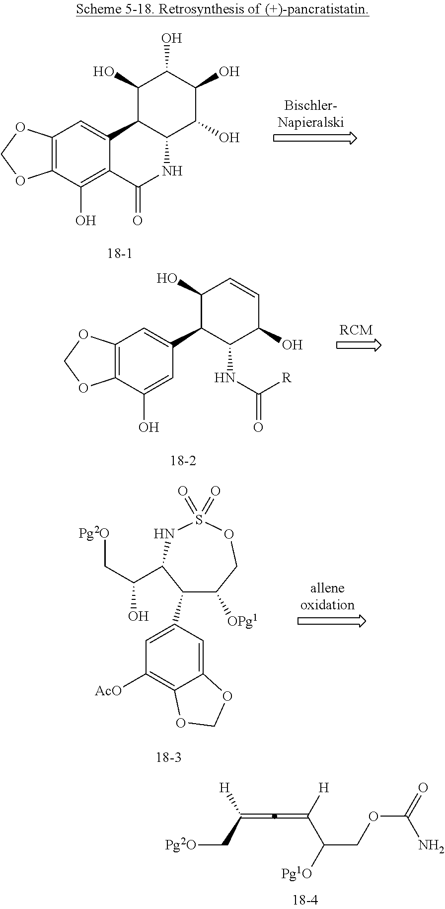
C(C[Pg2O])([H])=C=C(C(COC(=O)N)[Pg1O])[H].C12=C(C(O)=C3C(=C1)C1C(NC3=O)C(O)C(O)C(O)C1O)OCO2.C12=C(C(O)=CC(C3C(NC(=O)[R])C(O)C=CC3O)=C1)OCO2.C12=CC(C3C([OPg1])COS(=O)(=O)NC3C(C[Pg2O])O)=CC([AcO])=C1OCO2
